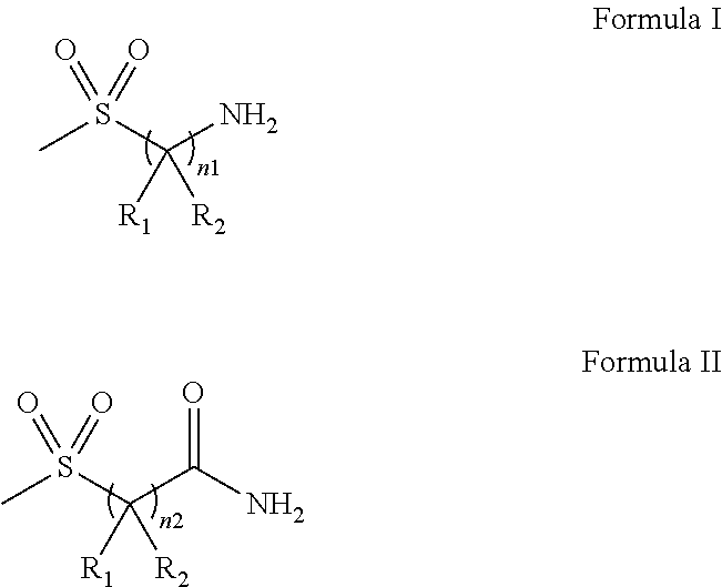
S(C)(C(N)([R1])[R2])(=O)=O.S(C)(C(C(N)=O)([R1])[R2])(=O)=O
